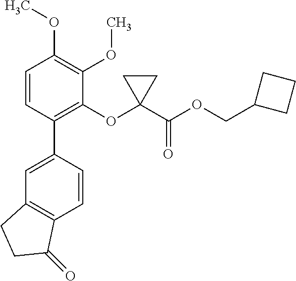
C1=C(C2=C(OC3(C(OCC4CCC4)=O)CC3)C(OC)=C(OC)C=C2)C=CC2=C1CCC2=O
